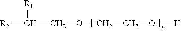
[R2]C([R1])COCCO[H]
